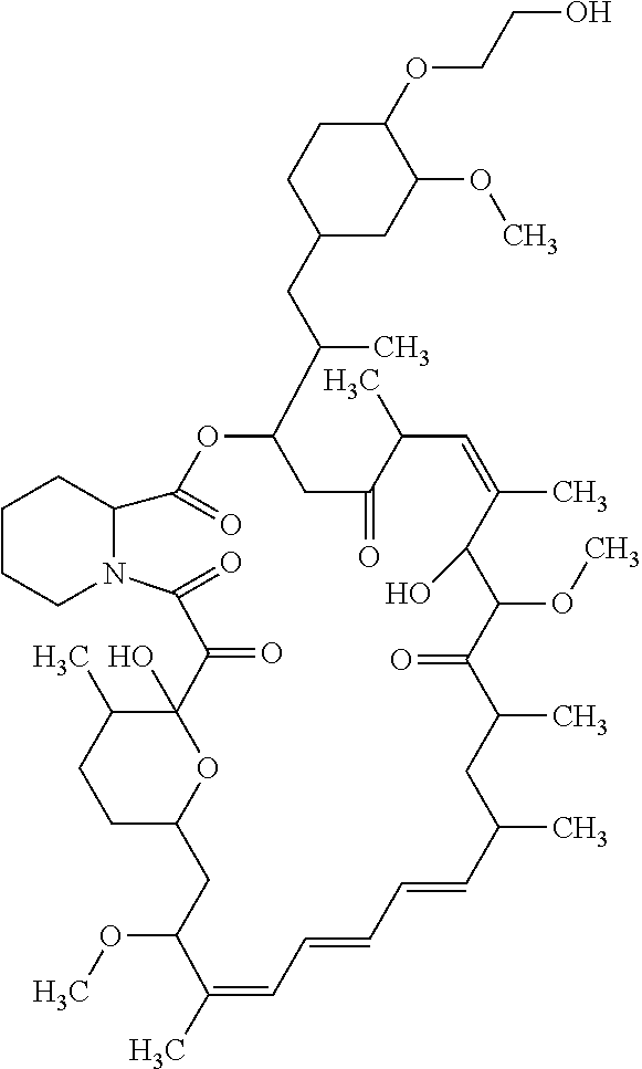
C1(OCCO)CCC(CC(C)C2CC(=O)C(C)C=C(C)C(O)C(OC)C(=O)C(C)CC(C)C=CC=CC=C(C)C(OC)CC3CCC(C)C(O)(C(=O)C(=O)N4C(C(=O)O2)CCCC4)O3)CC1OC
